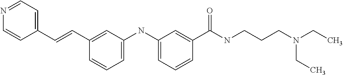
C1=CC=C(NC2=CC=CC(C(NCCCN(CC)CC)=O)=C2)C=C1C=CC1=CC=NC=C1
